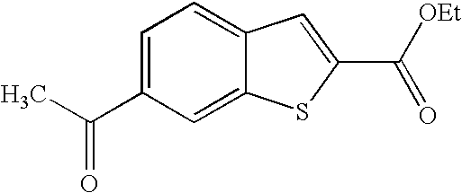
C1=C(C(C)=O)C=C2C(=C1)C=C(C(=O)[OEt])S2
